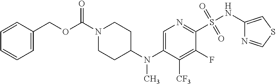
C1=C(N(C2CCN(C(OCC3=CC=CC=C3)=O)CC2)C)C([CF3])=C(F)C(S(NC2=CSC=N2)(=O)=O)=N1
